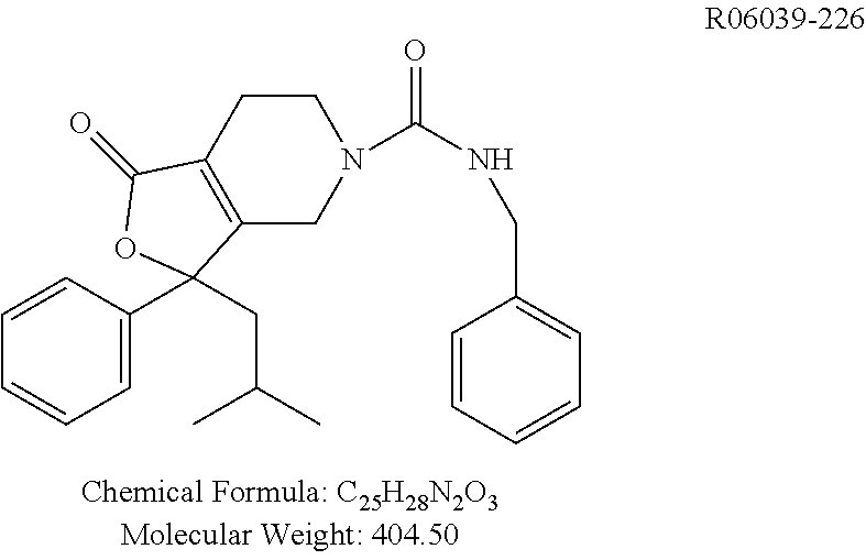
C1=CC(C2(CC(C)C)C3=C(CCN(C(NCC4=CC=CC=C4)=O)C3)C(=O)O2)=CC=C1
